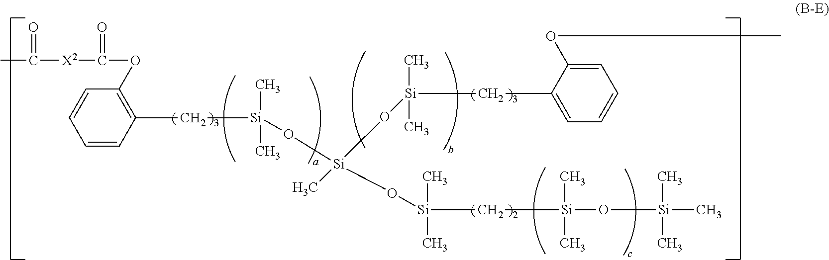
C(=O)(OC1=C(C[Si](C)(C)O[Si](C)(O[Si](C)(C)CC2=CC=CC=C2OC)O[Si](C)(C)C[Si](O[Si](C)(C)C)(C)C)C=CC=C1)[X2]C(=O)C
